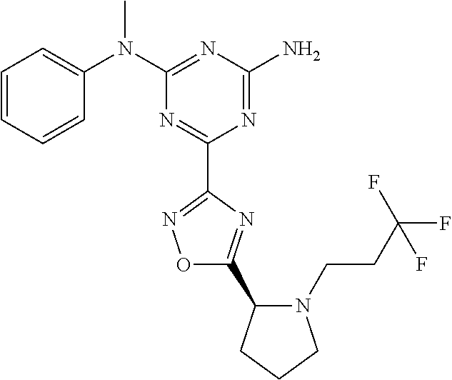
C1=CC=CC(N(C2=NC(N)=NC(C3=NOC(C4N(CCC(F)(F)F)CCC4)=N3)=N2)C)=C1
